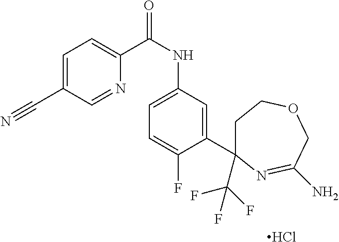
C1=C(C#N)C=NC(C(NC2=CC=C(F)C(C3(C(F)(F)F)CCOCC(N)=N3)=C2)=O)=C1.Cl
